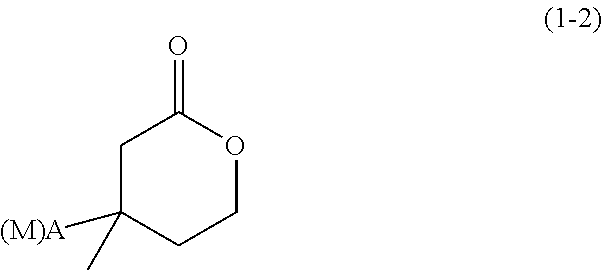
C1C(C)([(M)A])CCOC1=O
